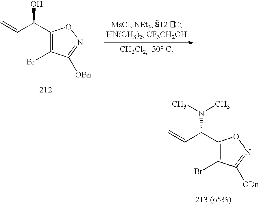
C(C1=C(Br)C([OBn])=NO1)(N(C)C)C=C.C(C1=C(Br)C([OBn])=NO1)(O)C=C
